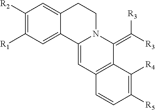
C12=CC([R1])=C([R2])C=C1CCN1C2=CC2=C(C1=C([R3])[R3])C([R4])=C([R5])C=C2
